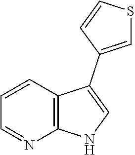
C1=CC2=C(N=C1)NC=C2C1=CSC=C1
